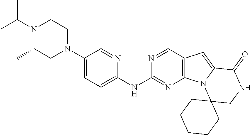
N1(C(C)C)C(C)CN(C2=CC=C(NC3=NC4=C(C=N3)C=C3N4C4(CNC3=O)CCCCC4)N=C2)CC1
